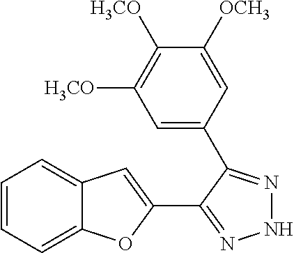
C1=CC=C2C(=C1)C=C(C1=NNN=C1C1=CC([H3CO])=C([H3CO])C([OCH3])=C1)O2
